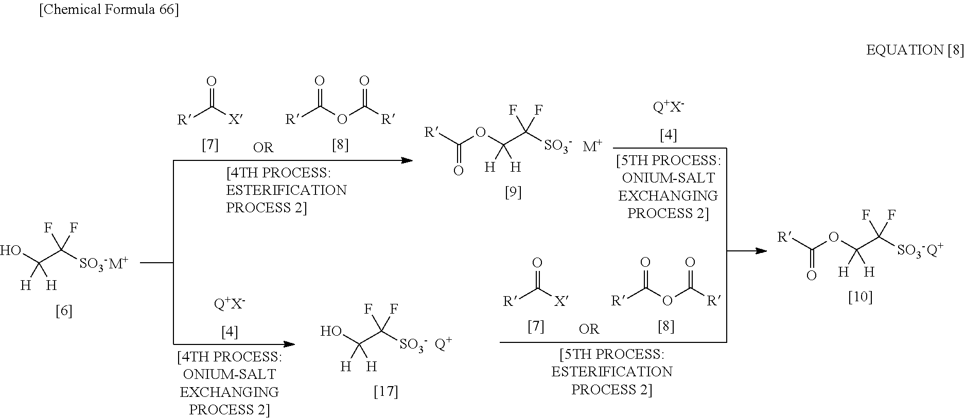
[Q+X-].[Q+X-].OC(C([SO3-])(F)F)([H])[H].[M+].[R]C([X])=O.[R]C(OC([R])=O)=O.[R]C([X])=O.[R]C(OC([R])=O)=O.[R]C(=O)OC(C([SO3-])(F)F)([H])[H].[M+].[R]C(=O)OC(C([SO3-])(F)F)([H])[H].[Q+].OC(C([SO3-])(F)F)([H])[H].[Q+]
